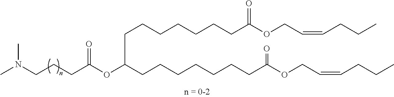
C(CC(OC(CCCCCCCC(OCC=CCCC)=O)CCCCCCCC(OCC=CCCC)=O)=O)CN(C)C
